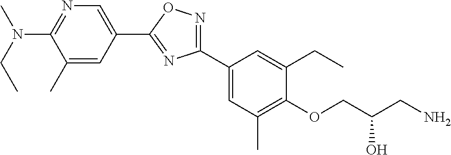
C1(N(CC)C)=NC=C(C2=NC(C3=CC(C)=C(OCC(CN)O)C(CC)=C3)=NO2)C=C1C
